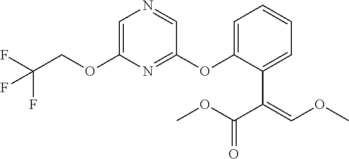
C1=C(OCC(F)(F)F)N=C(OC2=CC=CC=C2C(C(OC)=O)=COC)C=N1
